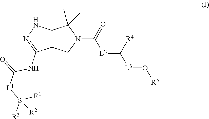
C12=C(CN(C([L2]C([R4])[L3]O[R5])=O)C1(C)C)C(NC(=O)[L1][Si]([R2])([R1])[R3])=NN2
